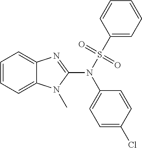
C1=CC=C2C(=C1)N=C(N(S(=O)(=O)C1=CC=CC=C1)C1=CC=C(Cl)C=C1)N2C
